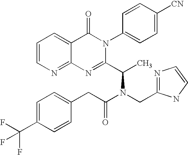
C12=NC=CC=C1C(=O)N(C1=CC=C([CN])C=C1)C(C(C)N(CC1=NC=CN1)C(CC1=CC=C(C(F)(F)F)C=C1)=O)=N2
